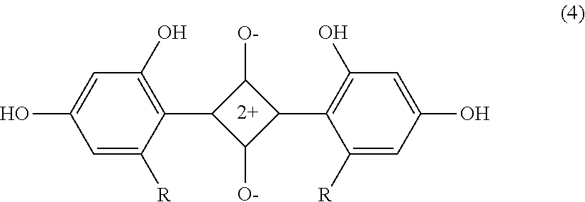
C1([O-])C(C2=C(O)C=C(O)C=C2[R])C([O-])C1C1=C(O)C=C(O)C=C1[R]
